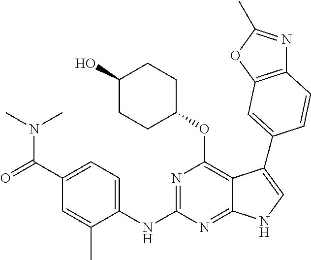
C1(C(=O)N(C)C)=CC=C(NC2=NC(OC3CCC(O)CC3)=C3C(=N2)NC=C3C2=CC3=C(N=C(C)O3)C=C2)C(C)=C1
